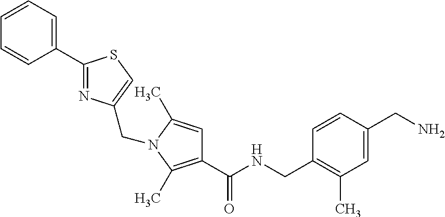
C1(C2=NC(CN3C(C)=CC(C(=O)NCC4=C(C)C=C(CN)C=C4)=C3C)=CS2)=CC=CC=C1
